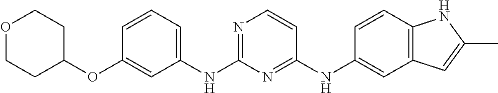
C1=CC=C(NC2=NC=CC(NC3=CC4=C(C=C3)NC(C)=C4)=N2)C=C1OC1CCOCC1
